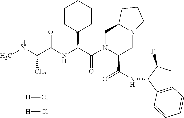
N(C(C)C(NC(C(N1C(C(NC2C3=C(CC2F)C=CC=C3)=O)CN2C(C1)CCC2)=O)C1CCCCC1)=O)C.[H]Cl.[H]Cl
